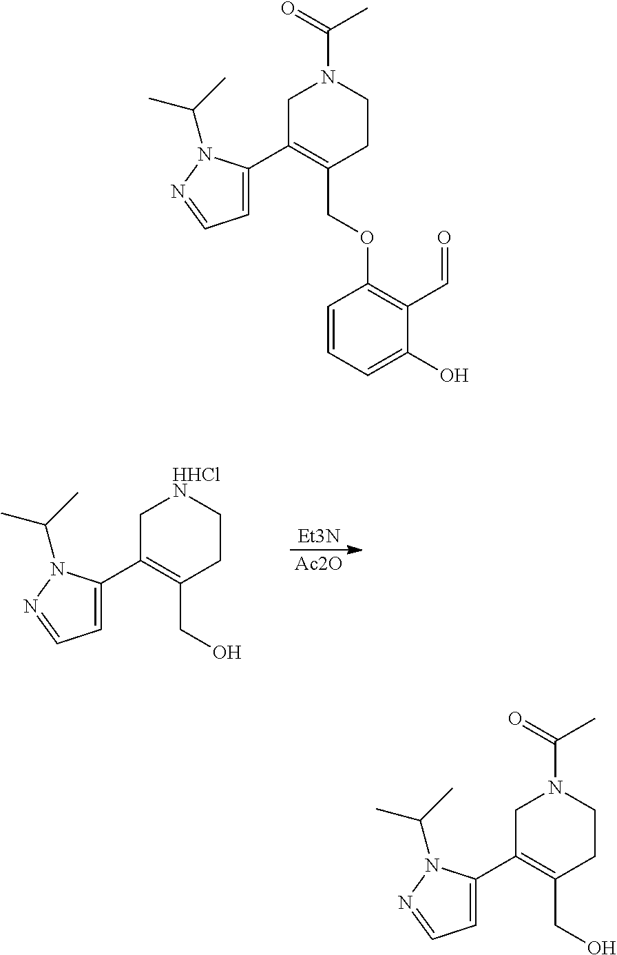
C1C(C2=CC=NN2C(C)C)=C(COC2=C(C=O)C(O)=CC=C2)CCN1C(=O)C.C1C(C2=CC=NN2C(C)C)=C(CO)CCN1C(=O)C.C1C(C2=CC=NN2C(C)C)=C(CO)CC[HHClN]1.[Et3N].[Ac2O]
